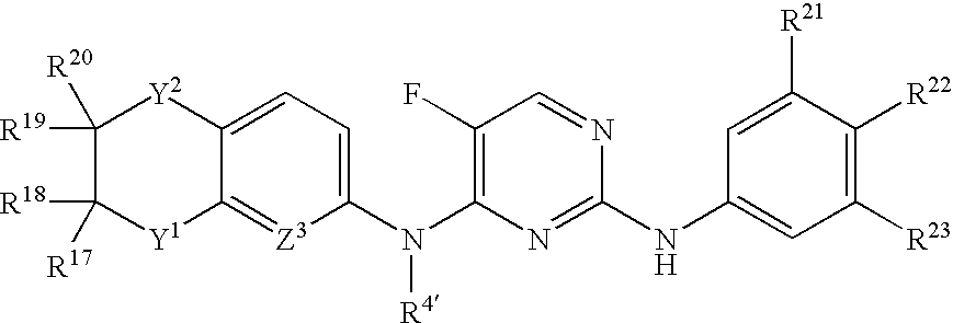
C1(N(C2=C(F)C=NC(NC3=CC([R23])=C([R22])C([R21])=C3)=N2)[R4])=CC=C2C(=[Z3]1)[Y1]C([R18])([R17])C([R19])([R20])[Y2]2
